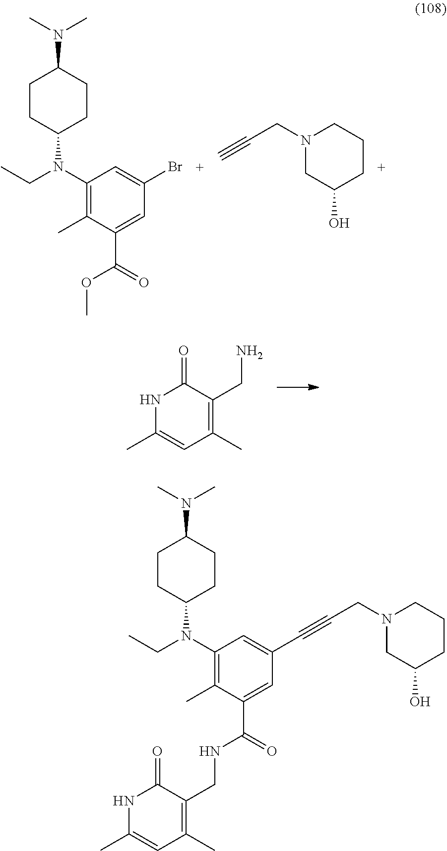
C1(C)=C(N(C2CCC(N(C)C)CC2)CC)C=C(Br)C=C1C(=O)OC.N1(CC#C)CC(O)CCC1.C1(C)=CC(C)=C(CN)C(=O)N1.C1(C)=C(N(C2CCC(N(C)C)CC2)CC)C=C(C#CCN2CC(O)CCC2)C=C1C(=O)NCC1=C(C)C=C(C)NC1=O
